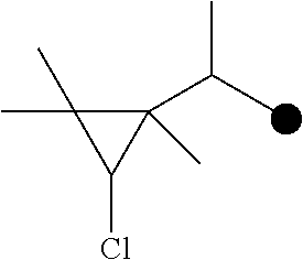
C1(C(C)C)(C)C(C)(C)C1Cl
